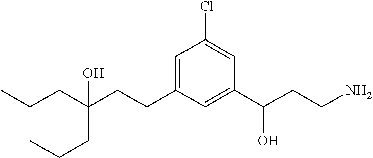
C1=C(CCC(CCC)(CCC)O)C=C(C(CCN)O)C=C1Cl
